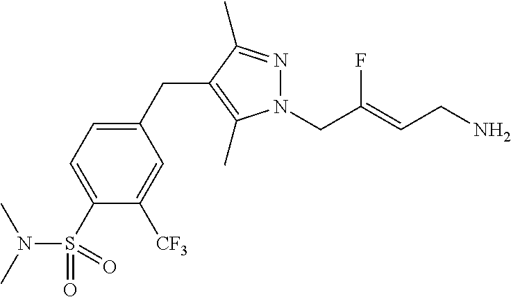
N1(CC(=CCN)F)N=C(C)C(CC2=CC=C(S(N(C)C)(=O)=O)C([CF3])=C2)=C1C
